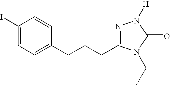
C1(I)=CC=C(CCCC2=NN([H])C(=O)N2CC)C=C1
